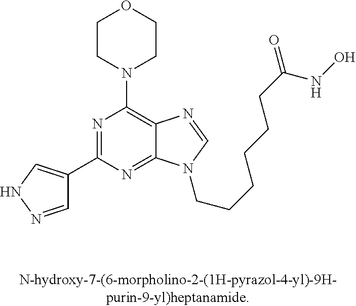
C1(C2=CNN=C2)=NC(N2CCOCC2)=C2C(=N1)N(CCCCCCC(=O)NO)C=N2
